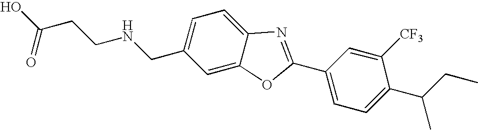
OC(CCNCC1=CC=C2C(=C1)OC(C1=CC=C(C(CC)C)C([CF3])=C1)=N2)=O
